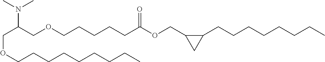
C(OCCCCCCCCC)C(COCCCCCC(OCC1C(CCCCCCCC)C1)=O)N(C)C
